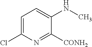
C1(NC)=CC=C(Cl)N=C1[CONH2]
